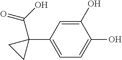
C1(O)=CC(C2(C(=O)O)CC2)=CC=C1O
